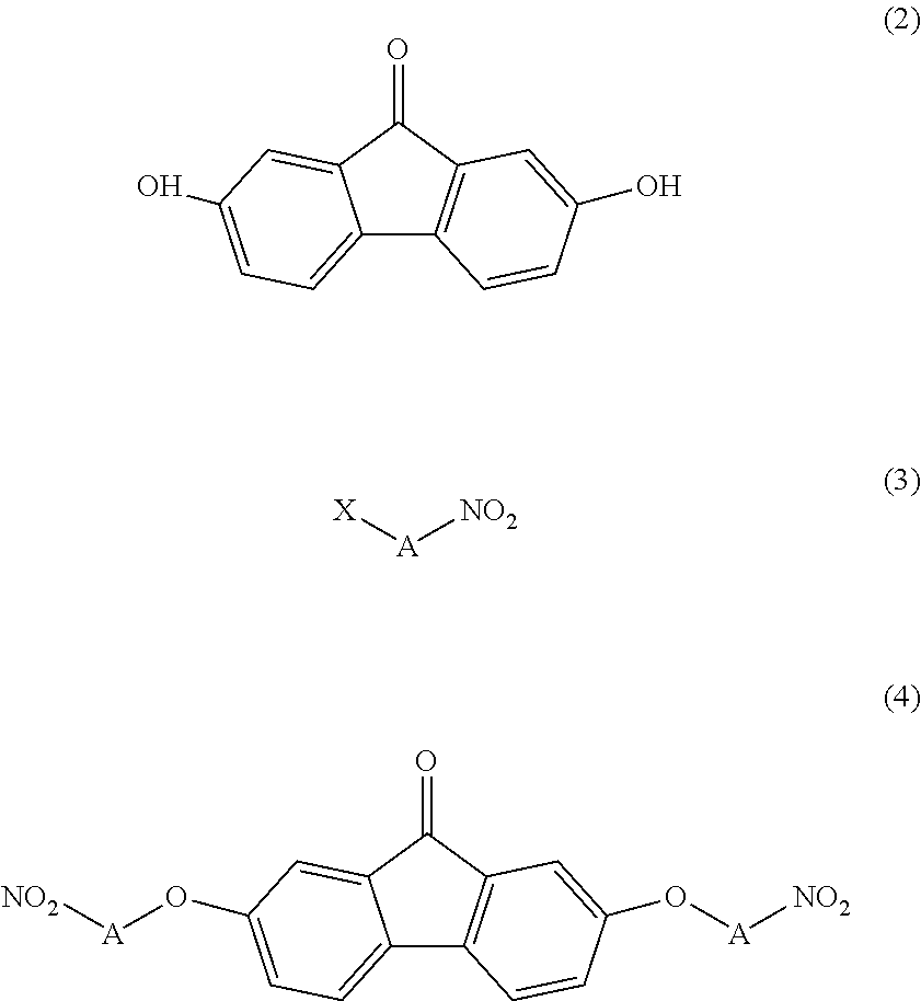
C12=CC=C(O[A][NO2])C=C1C(=O)C1=C2C=CC(O[A][NO2])=C1.C12=CC=C(O)C=C1C(=O)C1=C2C=CC(O)=C1.[X][A][NO2]
